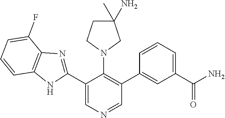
C1(F)=CC=CC2=C1N=C(C1=CN=CC(C3=CC(C(N)=O)=CC=C3)=C1N1CC(N)(C)CC1)N2
